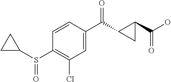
C1(Cl)=C(S(C2CC2)=O)C=CC(C(=O)C2C(C(O)=O)C2)=C1
